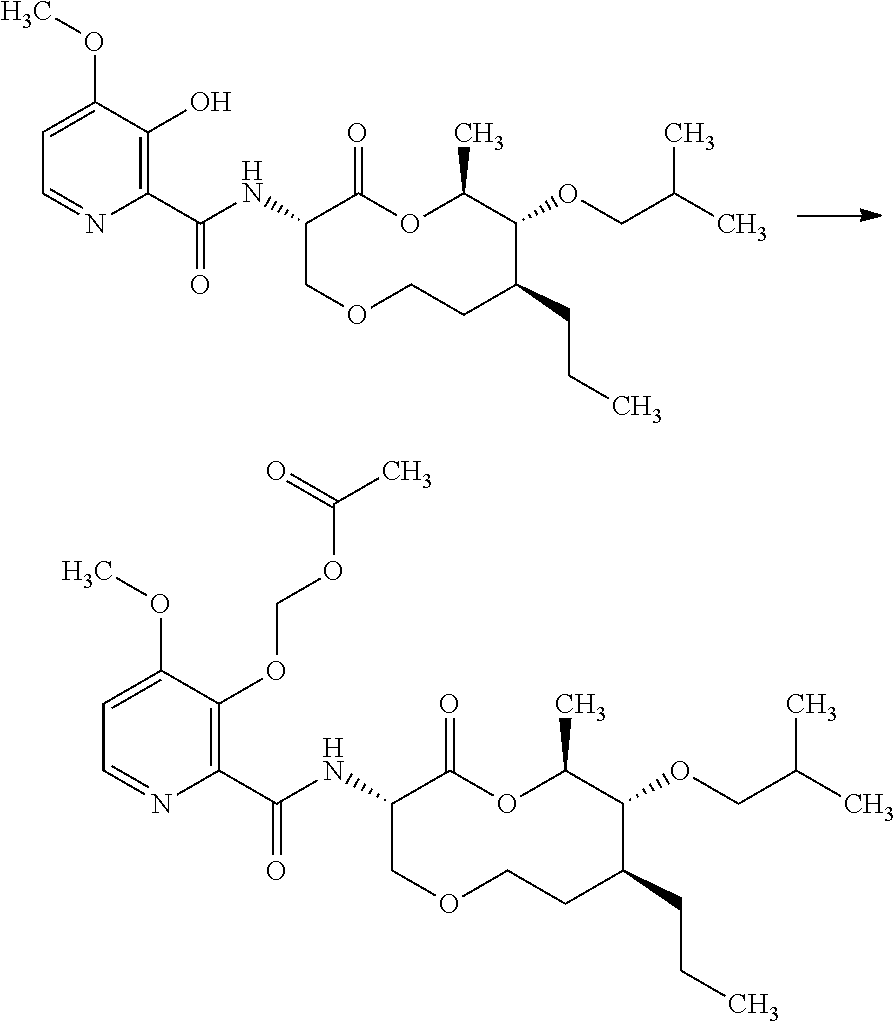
N(C1COCCC(CCC)C(OCC(C)C)C(C)OC1=O)C(C1=C(OCOC(C)=O)C(OC)=CC=N1)=O.N(C1COCCC(CCC)C(OCC(C)C)C(C)OC1=O)C(C1=C(O)C(OC)=CC=N1)=O
